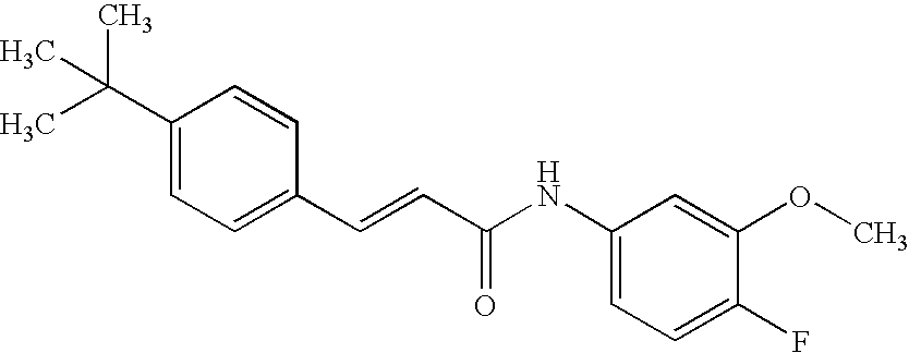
C1(C=CC(=O)NC2=CC=C(F)C(OC)=C2)=CC=C(C(C)(C)C)C=C1
